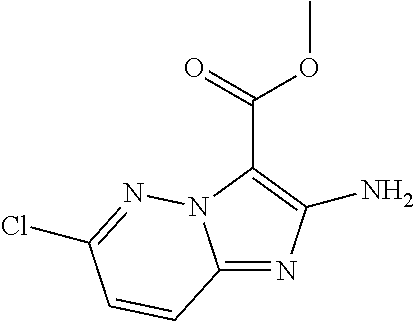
O(C(=O)C1=C(N)N=C2N1N=C(Cl)C=C2)C
